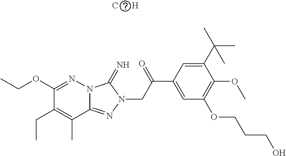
N12C(=NN(CC(C3=CC(OCCCO)=C(OC)C(C(C)(C)C)=C3)=O)C1=N)C(C)=C(CC)C(OCC)=N2.[C      H]
